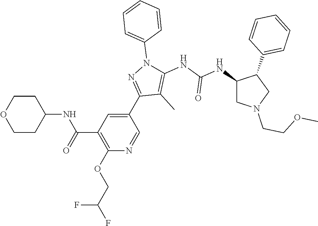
C1(C2=NN(C3=CC=CC=C3)C(NC(NC3CN(CCOC)CC3C3=CC=CC=C3)=O)=C2C)=CC(C(=O)NC2CCOCC2)=C(OCC(F)F)N=C1
